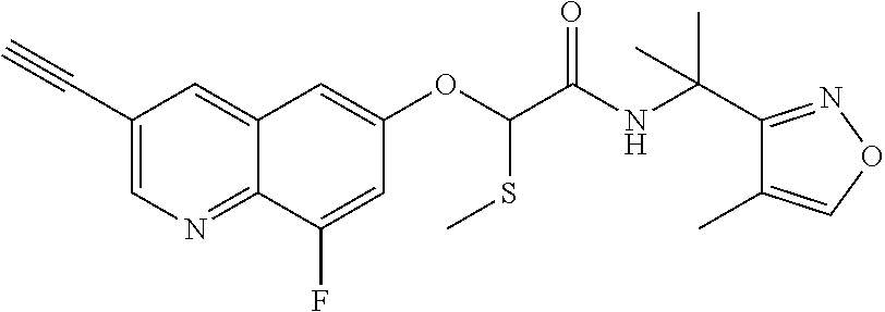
C1(C#C)=CN=C2C(=C1)C=C(OC(SC)C(NC(C1=NOC=C1C)(C)C)=O)C=C2F
